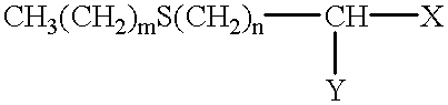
[CH3(CH2)mS(CH2)n]C([X])[Y]
